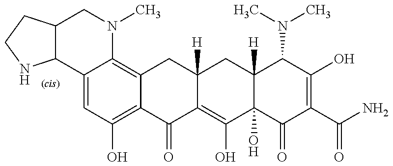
C12C3=CC(O)=C4C(=C3N(C)CC1CCN2)CC1([H])C(=C(O)C2(O)C([H])(C1)C(N(C)C)C(O)=C(C(N)=O)C2=O)C4=O
